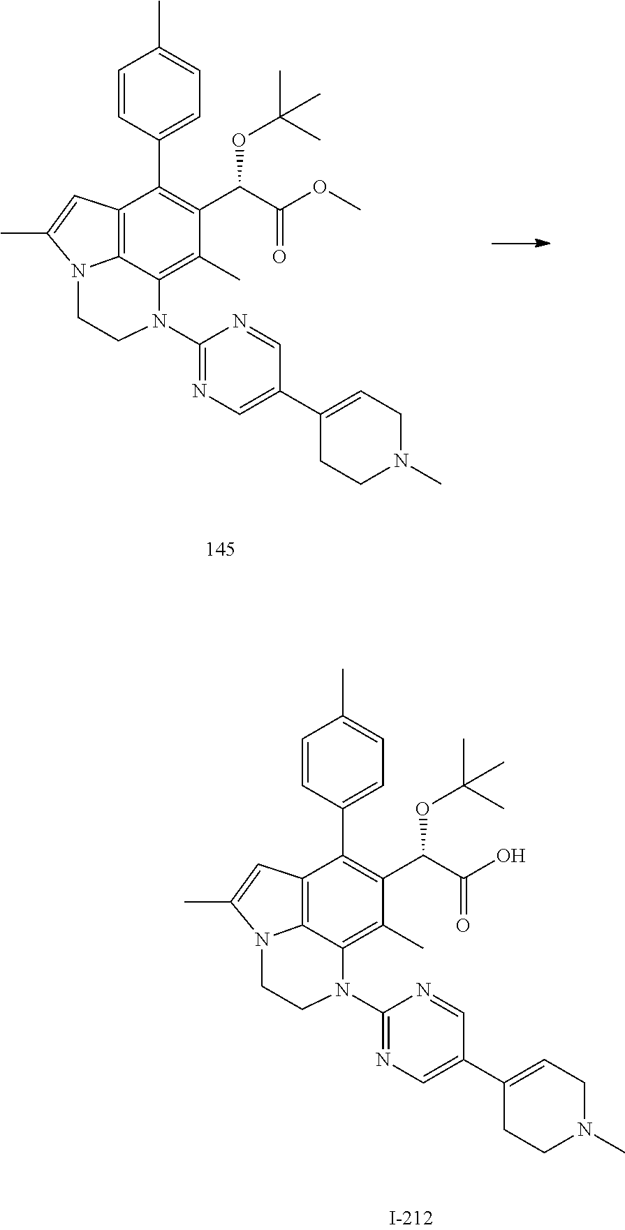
C1=CC(C2=C(C(C(OC)=O)OC(C)(C)C)C(C)=C3C4=C2C=C(C)N4CCN3C2=NC=C(C3=CCN(C)CC3)C=N2)=CC=C1C.C1=CC(C2=C(C(C(O)=O)OC(C)(C)C)C(C)=C3C4=C2C=C(C)N4CCN3C2=NC=C(C3=CCN(C)CC3)C=N2)=CC=C1C
